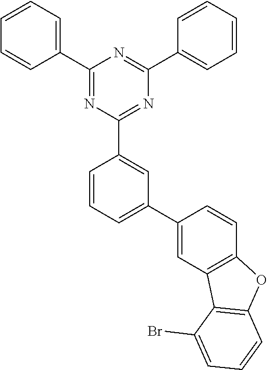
C1(C2=CC=CC=C2)=NC(C2=CC(C3=CC4=C(C=C3)OC3=C4C(Br)=CC=C3)=CC=C2)=NC(C2=CC=CC=C2)=N1
